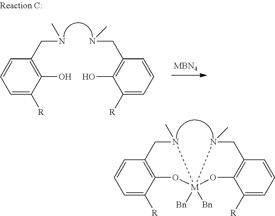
C1=C([R])C2=C(C=C1)CN(C)[M]1([Bn])([Bn])(O2)OC2=C(C=CC=C2[R])CN1C.C1=C([R])C(O)=C(CNC)C=C1.C1=C([R])C(O)=C(CNC)C=C1
